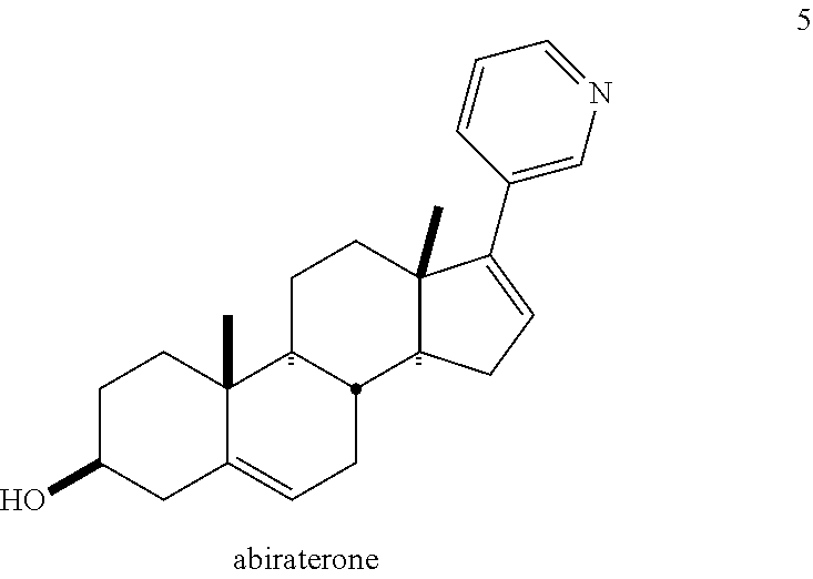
C1C(O)CC2=CCC3C(C2(C)C1)CCC1(C)C(C2=CN=CC=C2)=CCC13
